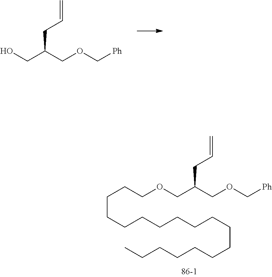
C(CCCCCCCCCCCCC)CCCCOCC(COC[Ph])CC=C.OCC(COC[Ph])CC=C
